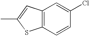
C12=C(C=C(C)S1)C=C(Cl)C=C2
